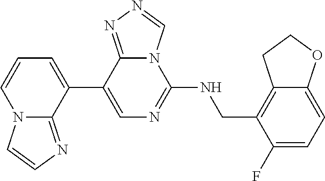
C1(C2=CC=CN3C2=NC=C3)=CN=C(NCC2=C3C(=CC=C2F)OCC3)N2C1=NN=C2
